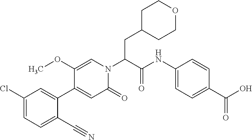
ClC1=CC=C(C#N)C(C2=CC(=O)N(C(C(NC3=CC=C(C(=O)O)C=C3)=O)CC3CCOCC3)C=C2OC)=C1
